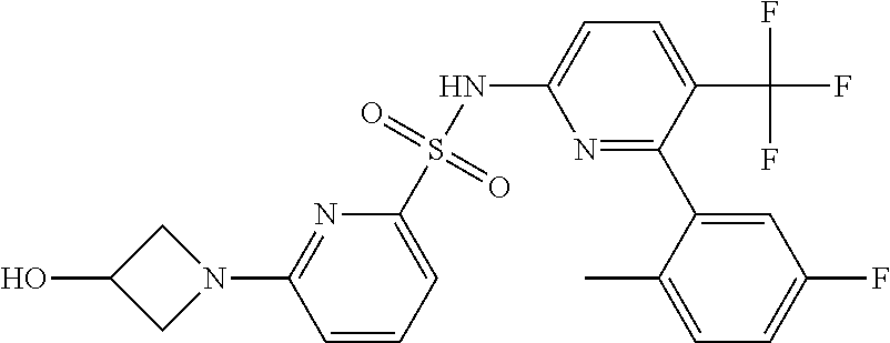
C1=CC=C(S(NC2=CC=C(C(F)(F)F)C(C3=CC(F)=CC=C3C)=N2)(=O)=O)N=C1N1CC(O)C1
